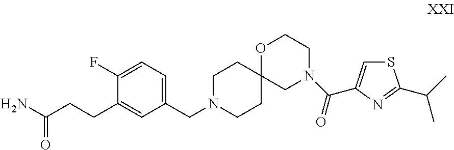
NC(CCC1=CC(CN2CCC3(CC2)OCCN(C(=O)C2=CSC(C(C)C)=N2)C3)=CC=C1F)=O
